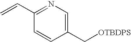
C1(C=C)=NC=C(C[OTBDPS])C=C1
